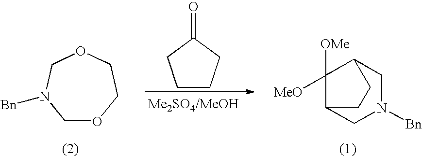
C1CCC(=O)C1.C1([OMe])([MeO])C2CN([Bn])CC1CC2.C1OCCOCN1[Bn]
